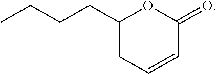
C1(=O)C=CCC(CCCC)O1
